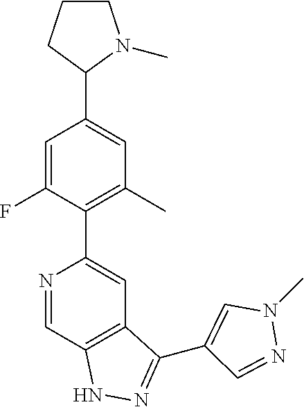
N1=CC2=C(C=C1C1=C(C)C=C(C3N(C)CCC3)C=C1F)C(C1=CN(C)N=C1)=NN2
